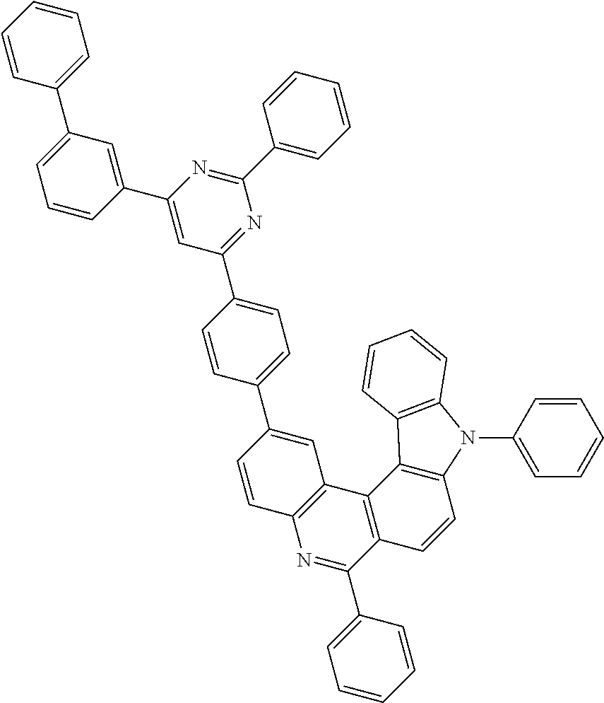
C1(C2=CC=C(C3=NC(C4=CC=CC=C4)=NC(C4=CC(C5=CC=CC=C5)=CC=C4)=C3)C=C2)=CC2=C(C=C1)N=C(C1=CC=CC=C1)C1=C2C2=C(C=C1)N(C1=CC=CC=C1)C1=C2C=CC=C1
